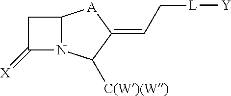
C12N(C([C(W)(W)])C(=CC[L][Y])[A]1)C(=[X])C2
